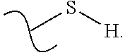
[H]SC
